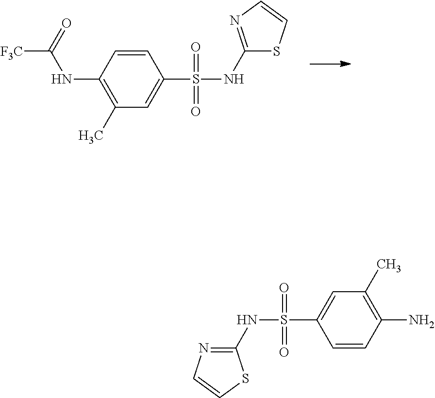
C1=CC(NC([F3C])=O)=C(C)C=C1S(NC1=NC=CS1)(=O)=O.C1=CC(N)=C(C)C=C1S(NC1=NC=CS1)(=O)=O
